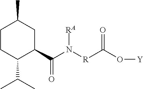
C1CC(C(C)C)C(C(N([R]C(O[Y])=O)[RA])=O)CC1C
